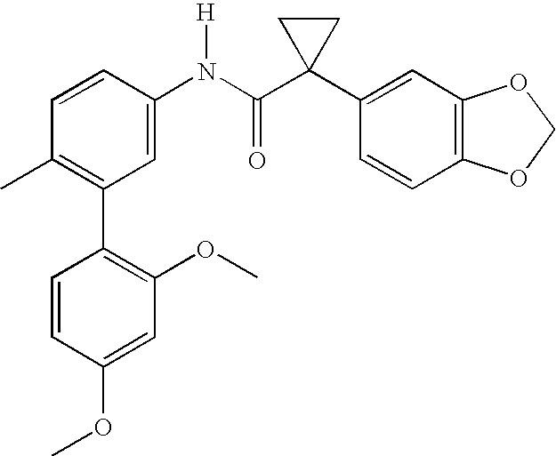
C1(N(C(C2(C3=CC4=C(C=C3)OCO4)CC2)=O)[H])=CC(C2=C(OC)C=C(OC)C=C2)=C(C)C=C1
